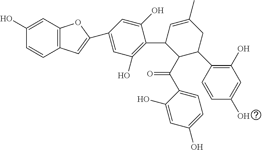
C1(O)=CC2=C(C=C1)C=C(C1=CC(O)=C(C3C(C(C4=CC=C(O)C=C4O)=O)C(C4=C(O)C=C(O)C=C4)CC(C)=C3)C(O)=C1)O2
